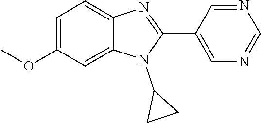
C1=C(OC)C=C2C(=C1)N=C(C1=CN=CN=C1)N2C1CC1
